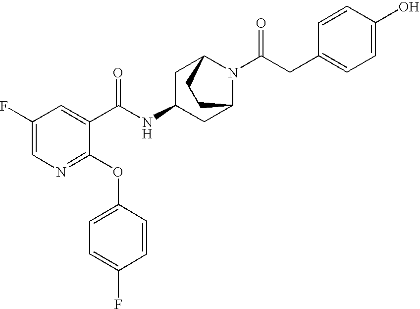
N1=C(OC2=CC=C(F)C=C2)C(C(NC2CC3N(C(CC4=CC=C(O)C=C4)=O)C(C2)CC3)=O)=CC(F)=C1
